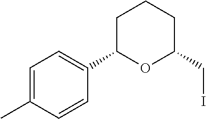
C1=C(C)C=CC(C2OC(CI)CCC2)=C1
